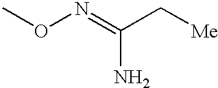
CON=C(C[Me])N
